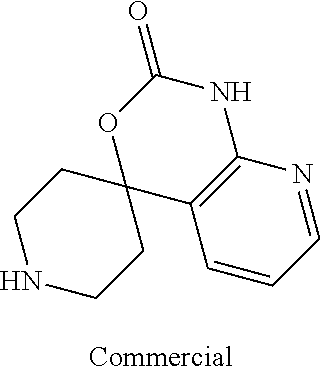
N1CCC2(CC1)C1=C(NC(=O)O2)N=CC=C1
